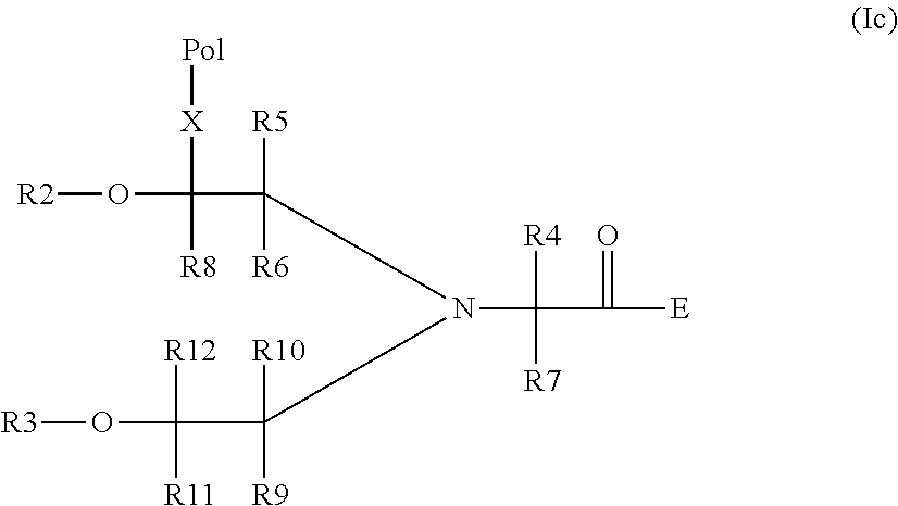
[R2]OC(C([R6])([R5])N(C(C(O[R3])([R11])[R12])([R10])[R9])C(C([E])=O)([R4])[R7])([X][Pol])[R8]
